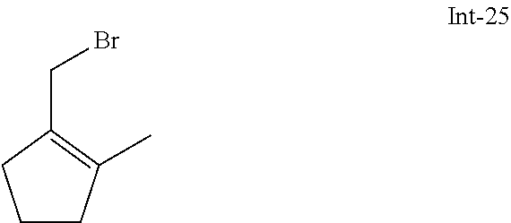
C1CC(C)=C(CBr)C1
